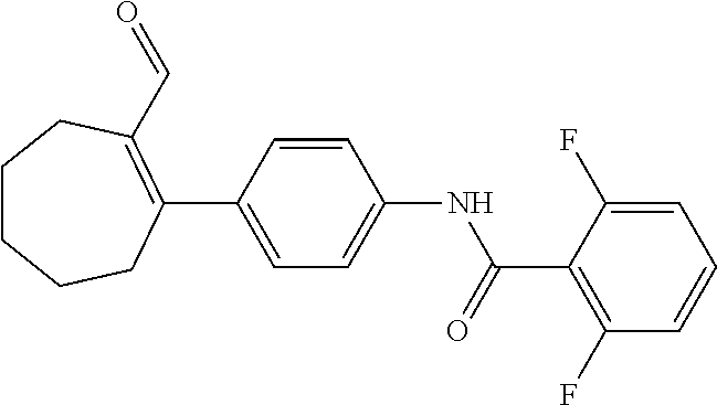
C1(C(NC2=CC=C(C3=C(C=O)CCCCC3)C=C2)=O)=C(F)C=CC=C1F
